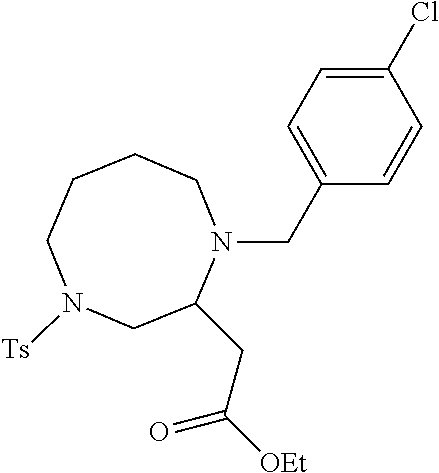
C1CCN([Ts])CC(CC([OEt])=O)N(CC2=CC=C(Cl)C=C2)C1
